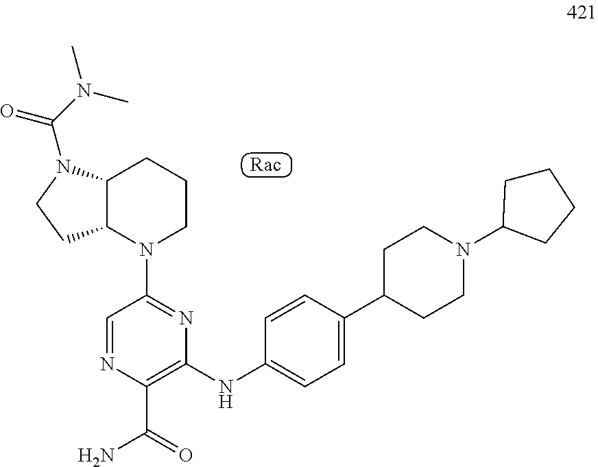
C12C(N(C3=NC(NC4=CC=C(C5CCN(C6CCCC6)CC5)C=C4)=C(C(=O)N)N=C3)CCC1)CCN2C(N(C)C)=O
